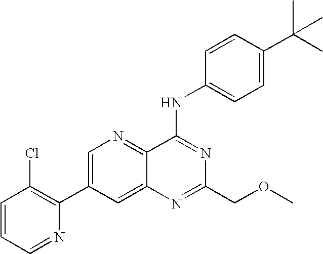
C1=CC=NC(C2=CN=C3C(=C2)N=C(COC)N=C3NC2=CC=C(C(C)(C)C)C=C2)=C1Cl
